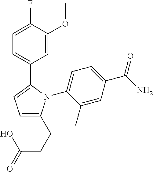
C1=C(C(=O)N)C=C(C)C(N2C(C3=CC=C(F)C(OC)=C3)=CC=C2CCC(O)=O)=C1
